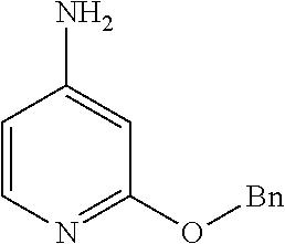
C1=CN=C(O[Bn])C=C1N
